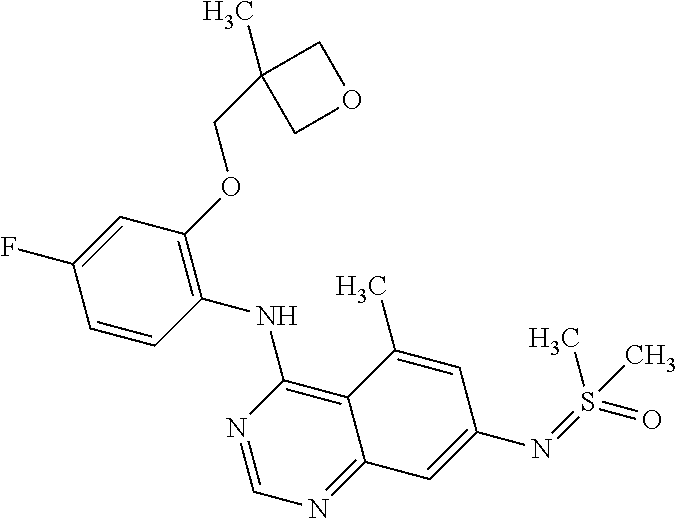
C1=CC(NC2=C3C(=NC=N2)C=C(N=S(=O)(C)C)C=C3C)=C(OCC2(C)COC2)C=C1F
